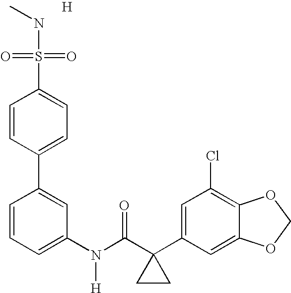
C1=CC(C2=CC=C(S(=O)(=O)NC)C=C2)=CC(N(C(C2(C3=CC(Cl)=C4C(=C3)OCO4)CC2)=O)[H])=C1.[H]
